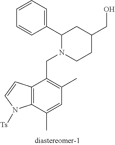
C1=CC=C(C2N(CC3=C(C)C=C(C)C4=C3C=CN4[Ts])CCC(CO)C2)C=C1
